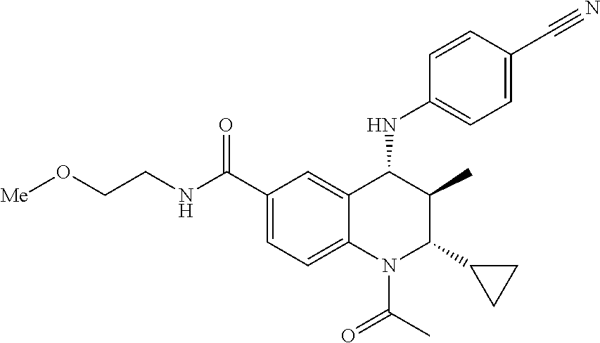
C1(C(NCCO[Me])=O)=CC=C2C(=C1)C(NC1=CC=C(C#N)C=C1)C(C)C(C1CC1)N2C(C)=O
